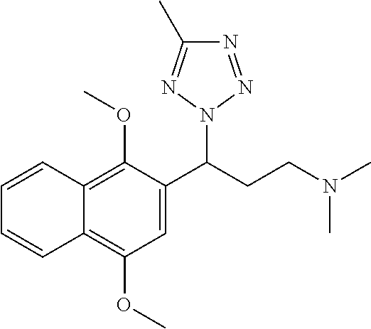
C1=C(C(CCN(C)C)N2N=NC(C)=N2)C(OC)=C2C(=C1OC)C=CC=C2
